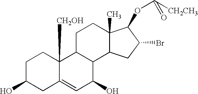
C1C(O)CC2=CC(O)C3C(C2([CH2OH])C1)CCC1(C)C3CC(Br)C1OC([CH2CH3])=O
